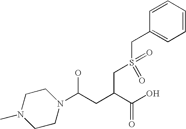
OC(CC(CS(=O)(CC1=CC=CC=C1)=O)C(O)=O)N1CCN(C)CC1
